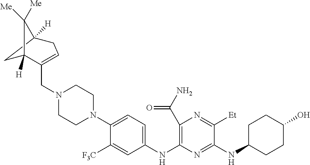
C1C2([H])C([Me])([Me])C1([H])C(CN1CCN(C3=CC=C(NC4=C(C(N)=O)N=C([Et])C(NC5CCC(O)CC5)=N4)C=C3[F3C])CC1)=CC2
